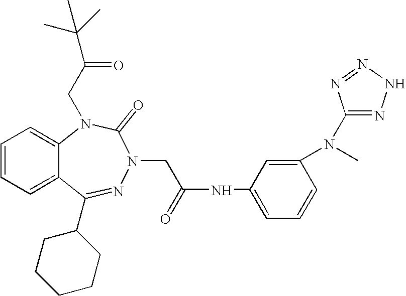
C1=CC=C2C(=C1)N(CC(=O)C(C)(C)C)C(=O)N(CC(NC1=CC=CC(N(C)C3=NNN=N3)=C1)=O)N=C2C1CCCCC1
